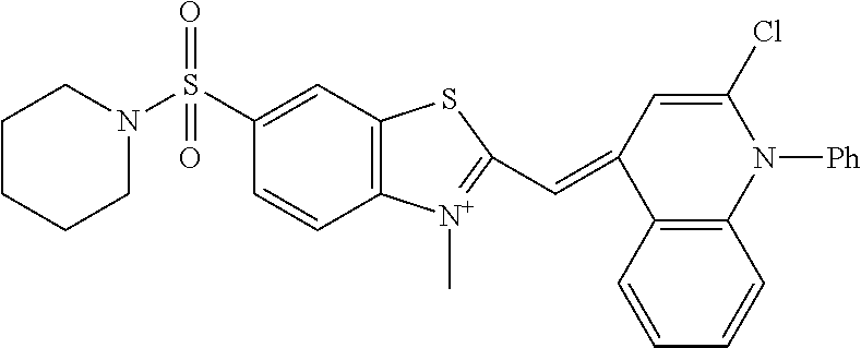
N1([Ph])C(Cl)=CC(=CC2=[N+](C)C3=C(C=C(S(N4CCCCC4)(=O)=O)C=C3)S2)C2=C1C=CC=C2
